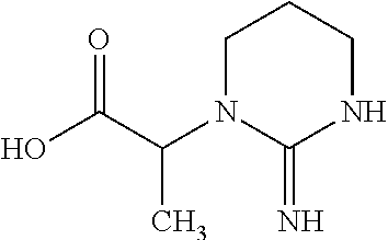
C1N(C(C(O)=O)C)C(=N)NCC1
